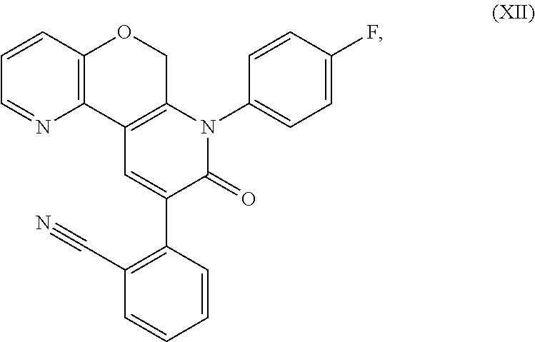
C1=CC2=C(N=C1)C1=C(CO2)N(C2=CC=C(F)C=C2)C(=O)C(C2=C(C#N)C=CC=C2)=C1
